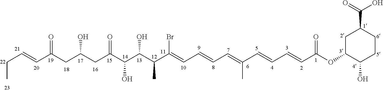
C(C=CC(CC(CC(C(C(C(C(=CC=CC=C(C=CC=CC(OC1CC(C(=O)O)CCC1O)=O)C)Br)C)O)O)=O)O)=O)C
